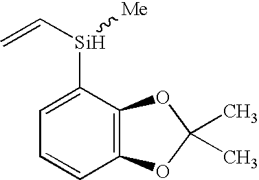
C1=CC2=C(C([Si](C=C)[Me])=C1)OC(C)(C)O2
